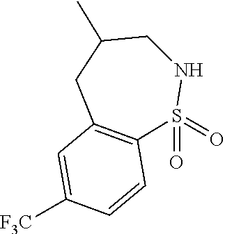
C1=C([F3C])C=CC2=C1CC(C)CNS2(=O)=O
